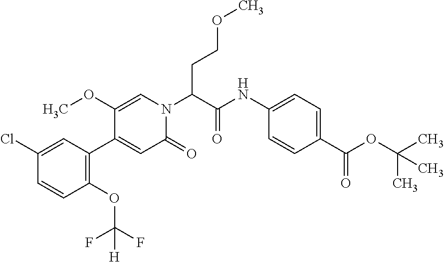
C1=C(Cl)C=CC(OC(F)(F)[H])=C1C1=CC(=O)N(C(C(NC2=CC=C(C(OC(C)(C)C)=O)C=C2)=O)CCOC)C=C1OC
